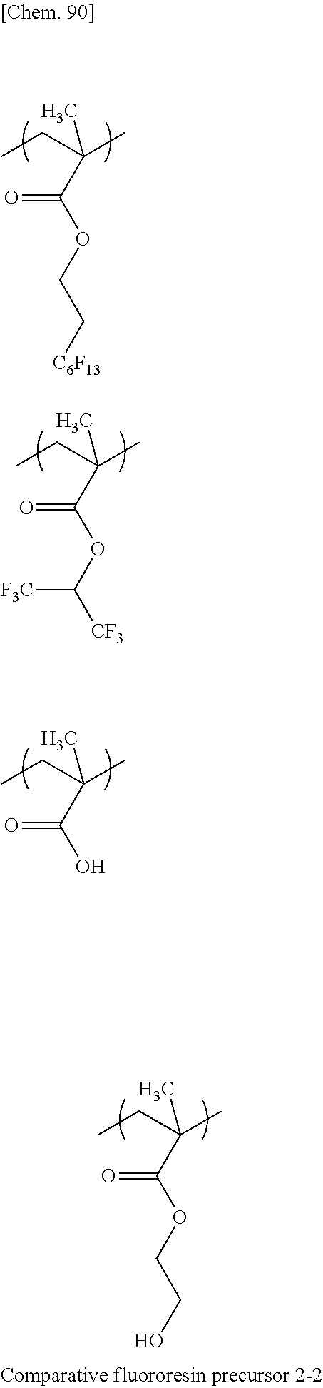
C(CC)(C)(C)C(=O)OCC[C6F13].C(CC)(C)(C)C(=O)OC([CF3])[F3C].C(CC)(C)(C)C(=O)O.C(CC)(C)(C)C(=O)OCCO
